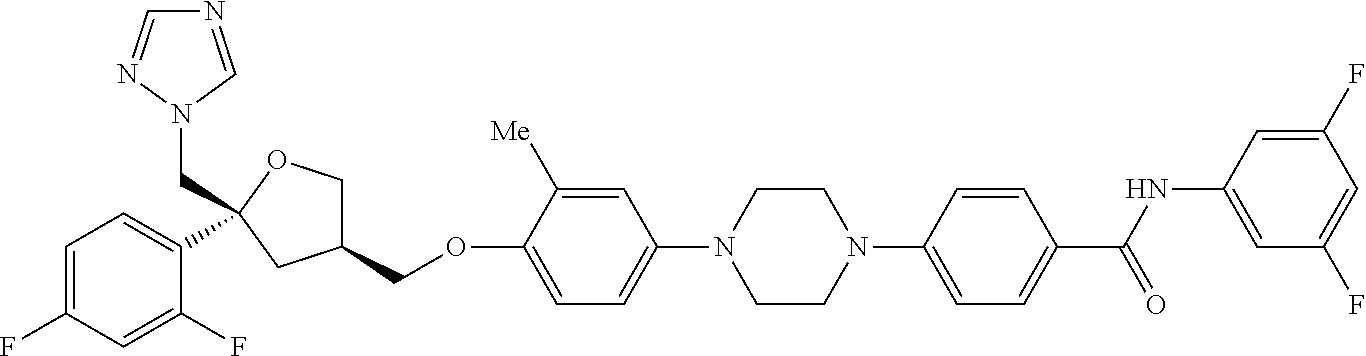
C1=C(F)C=C(F)C(C2(CN3C=NC=N3)OCC(COC3=CC=C(N4CCN(C5=CC=C(C(NC6=CC(F)=CC(F)=C6)=O)C=C5)CC4)C=C3[Me])C2)=C1
